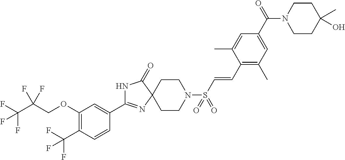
N1C(C2=CC(OCC(F)(F)C(F)(F)F)=C(C(F)(F)F)C=C2)=NC2(C1=O)CCN(S(C=CC1=C(C)C=C(C(N3CCC(C)(O)CC3)=O)C=C1C)(=O)=O)CC2
